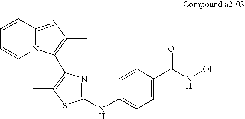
C1=CN2C(=NC(C)=C2C2=C(C)SC(NC3=CC=C(C(NO)=O)C=C3)=N2)C=C1
